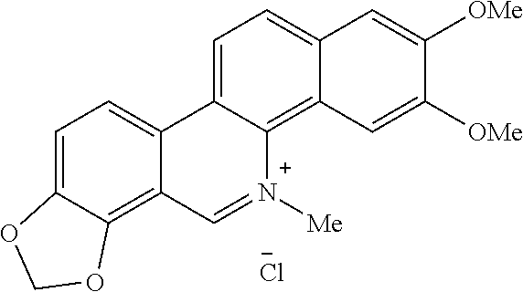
C1=C2C(=C3C(=C1)C1=CC=C4C(=C1[N+]([Me])=C3)C=C([OMe])C([OMe])=C4)OCO2.[Cl-]
